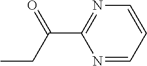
N1=CC=CN=C1C(CC)=O
